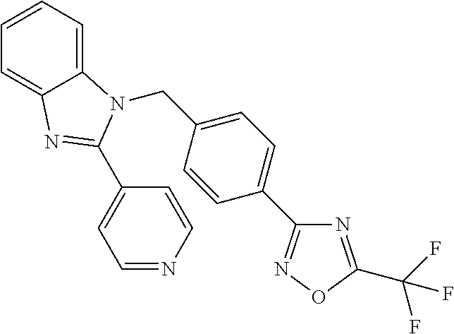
C12=CC=CC=C1N=C(C1=CC=NC=C1)N2CC1=CC=C(C2=NOC(C(F)(F)F)=N2)C=C1
